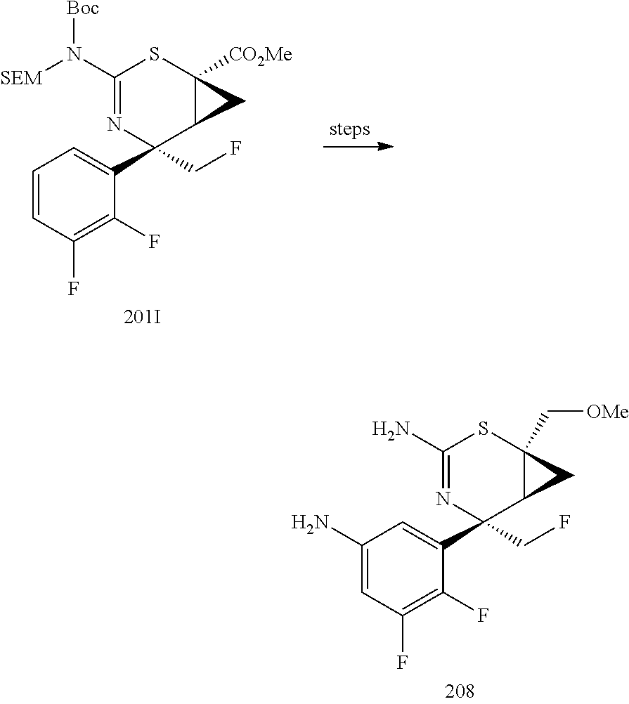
C1=CC(F)=C(F)C(C2(CF)C3C([CO2Me])(SC(N([SEM])[Boc])=N2)C3)=C1.C1(N)=CC(F)=C(F)C(C2(CF)C3C(C[OMe])(SC(N)=N2)C3)=C1
